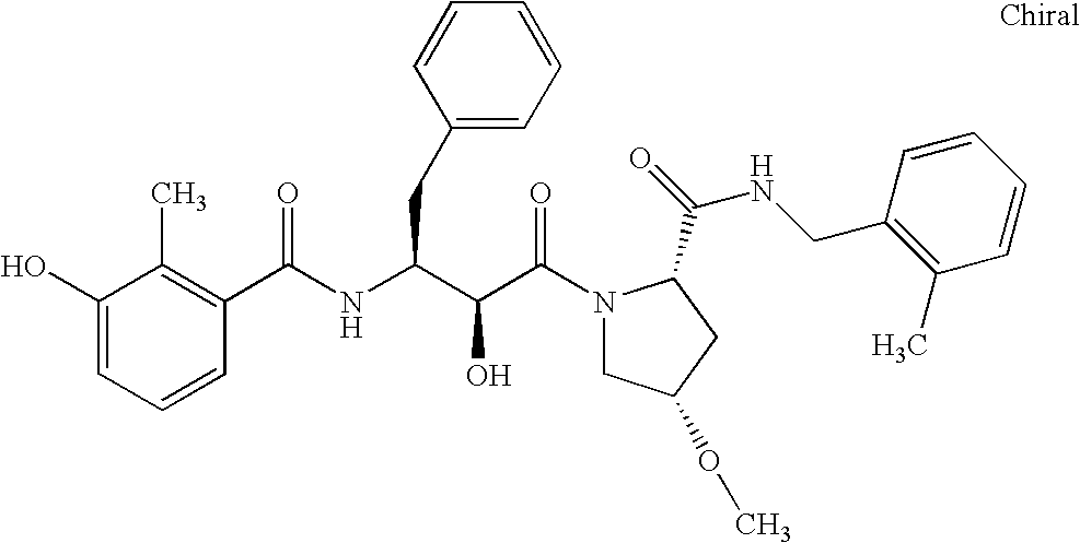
C(C(N1CC(OC)CC1C(=O)NCC1=C(C)C=CC=C1)=O)(O)C(CC1=CC=CC=C1)NC(=O)C1=C(C)C(O)=CC=C1
